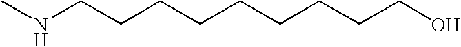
CNCCCCCCCCCO
